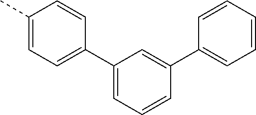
C1(C2=CC=CC=C2)=CC(C2=CC=C(C)C=C2)=CC=C1
